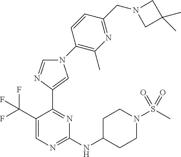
C1=NC(C2=NC(NC3CCN(S(C)(=O)=O)CC3)=NC=C2C(F)(F)F)=CN1C1=C(C)N=C(CN2CC(C)(C)C2)C=C1
